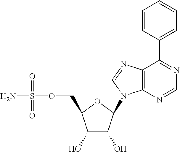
C1(O)C(O)C(N2C3=C(C(C4=CC=CC=C4)=NC=N3)N=C2)OC1COS(N)(=O)=O
